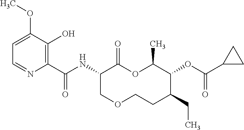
C1(C(NC2C(=O)OC(C)C(OC(C3CC3)=O)C(CC)CCOC2)=O)=C(O)C(OC)=CC=N1
